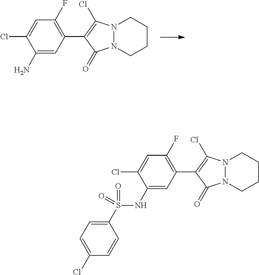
N12N(CCCC1)C(=O)C(C1=C(F)C=C(Cl)C(N)=C1)=C2Cl.N12N(CCCC1)C(=O)C(C1=C(F)C=C(Cl)C(NS(=O)(C3=CC=C(Cl)C=C3)=O)=C1)=C2Cl
